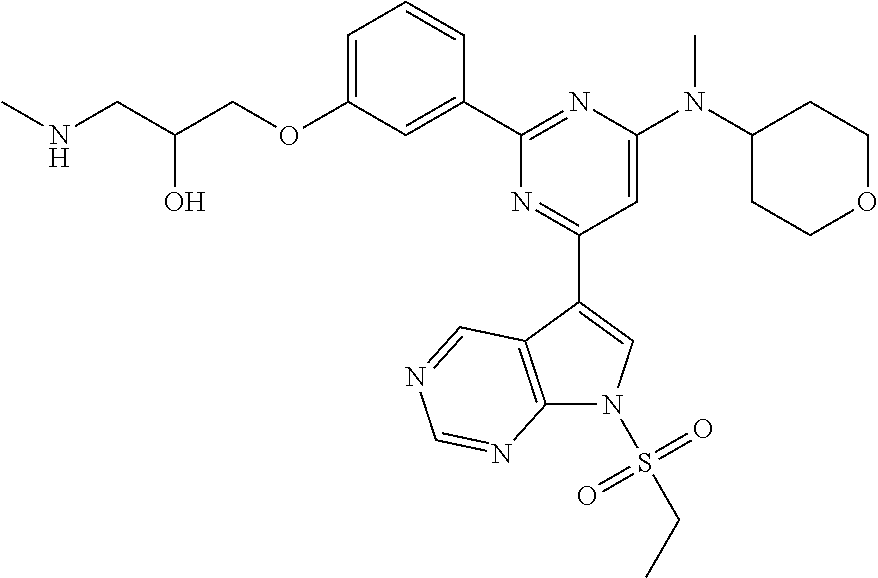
C1=C(OCC(CNC)O)C=C(C2=NC(N(C3CCOCC3)C)=CC(C3=CN(S(CC)(=O)=O)C4=C3C=NC=N4)=N2)C=C1
